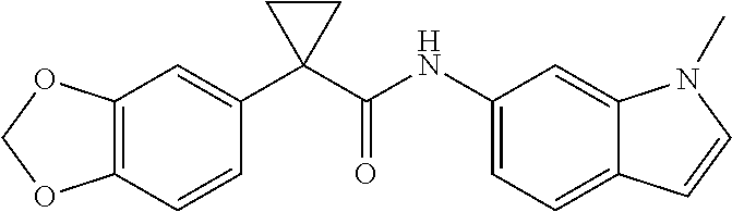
C1(C2(C(NC3=CC=C4C(=C3)N(C)C=C4)=O)CC2)=CC2=C(C=C1)OCO2
